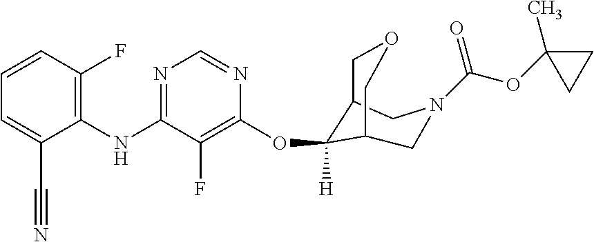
C1(NC2=NC=NC(OC3([H])C4COCC3CN(C(OC3(C)CC3)=O)C4)=C2F)=C(F)C=CC=C1C#N
